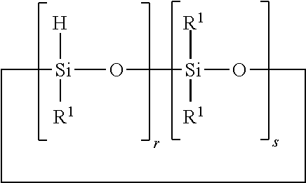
C1[Si]([H])([R1])O[Si]([R1])([R1])OCCC1
